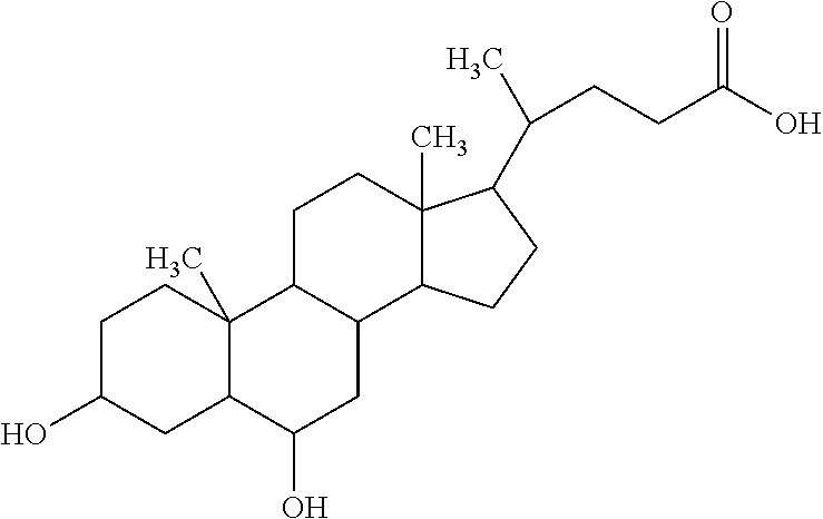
C1C(O)CC2C(C)(C1)C1C(CC2O)C2C(C)(CC1)C(C(C)CCC(O)=O)CC2
